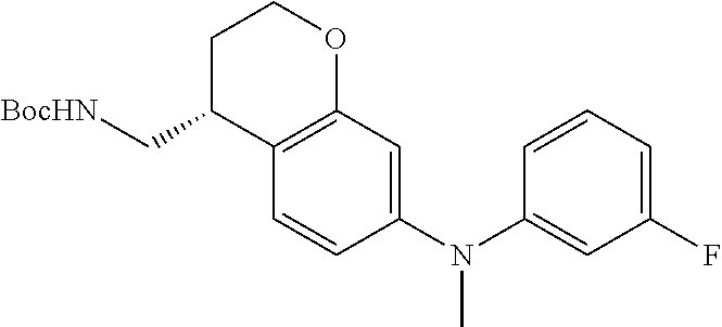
C1=CC(N(C2=CC(F)=CC=C2)C)=CC2=C1C(C[BocHN])CCO2
